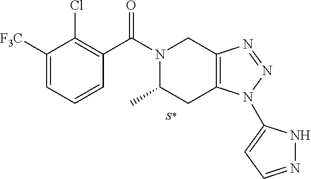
[S*].C1([F3C])=CC=CC(C(N2C(C)CC3=C(C2)N=NN3C2=CC=NN2)=O)=C1Cl
